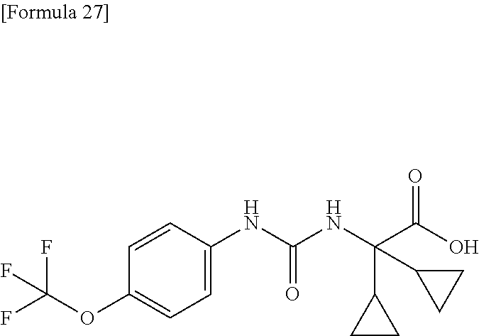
C1=C(OC(F)(F)F)C=CC(NC(NC(C(O)=O)(C2CC2)C2CC2)=O)=C1
